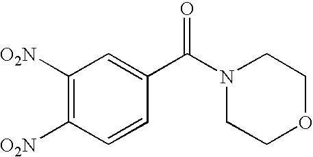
C1([O2N])=C([O2N])C=CC(C(=O)N2CCOCC2)=C1
